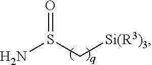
NS(C[Si(R3)3])=O
